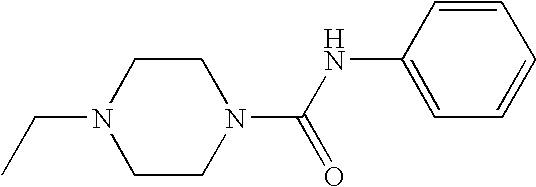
CCN1CCN(C(NC2=CC=CC=C2)=O)CC1
